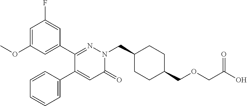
C1=C(OC)C=C(C2=NN(CC3CCC(COCC(O)=O)CC3)C(=O)C=C2C2=CC=CC=C2)C=C1F
